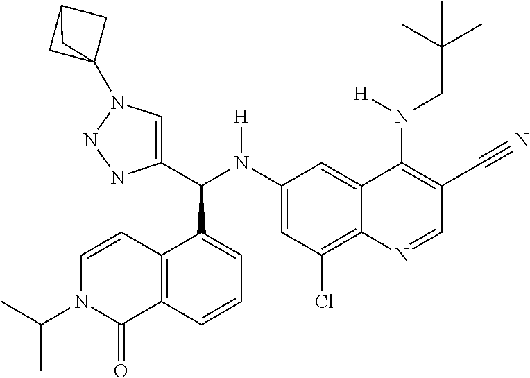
C1(N(C(C2=CN(C34CC(C3)C4)NN2)C2=CC=CC3=C2C=CN(C(C)C)C3=O)[H])=CC(Cl)=C2C(=C1)C(N(CC(C)(C)C)[H])=C(C#N)C=N2
